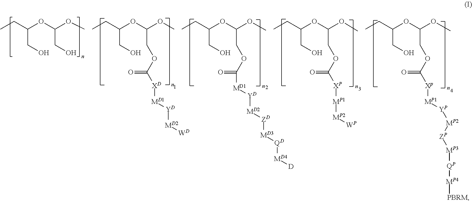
CCC(CO)OC(CO)OC.CCC(CO)OC(COC([XD][MD1][YD][MD2][WD])=O)OC.CCC(CO)OC(COC(=O)[MD1][YD][MD2][ZD][MD3][QD][MD4][D])OC.CCC(CO)OC(COC([XP][MP1][MP2][WP])=O)OC.CCC(CO)OC(COC([Xp][MP1][YP][MP2][ZP][MP3][QP][MP4][PBRM])=O)OC
